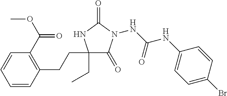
N(C(NC1=CC=C(Br)C=C1)=O)N1C(=O)C(CC)(CCC2=C(C(OC)=O)C=CC=C2)NC1=O
